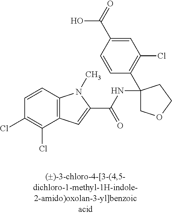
C1=CC2=C(C(Cl)=C1Cl)C=C(C(=O)NC1(C3=C(Cl)C=C(C(O)=O)C=C3)COCC1)N2C
